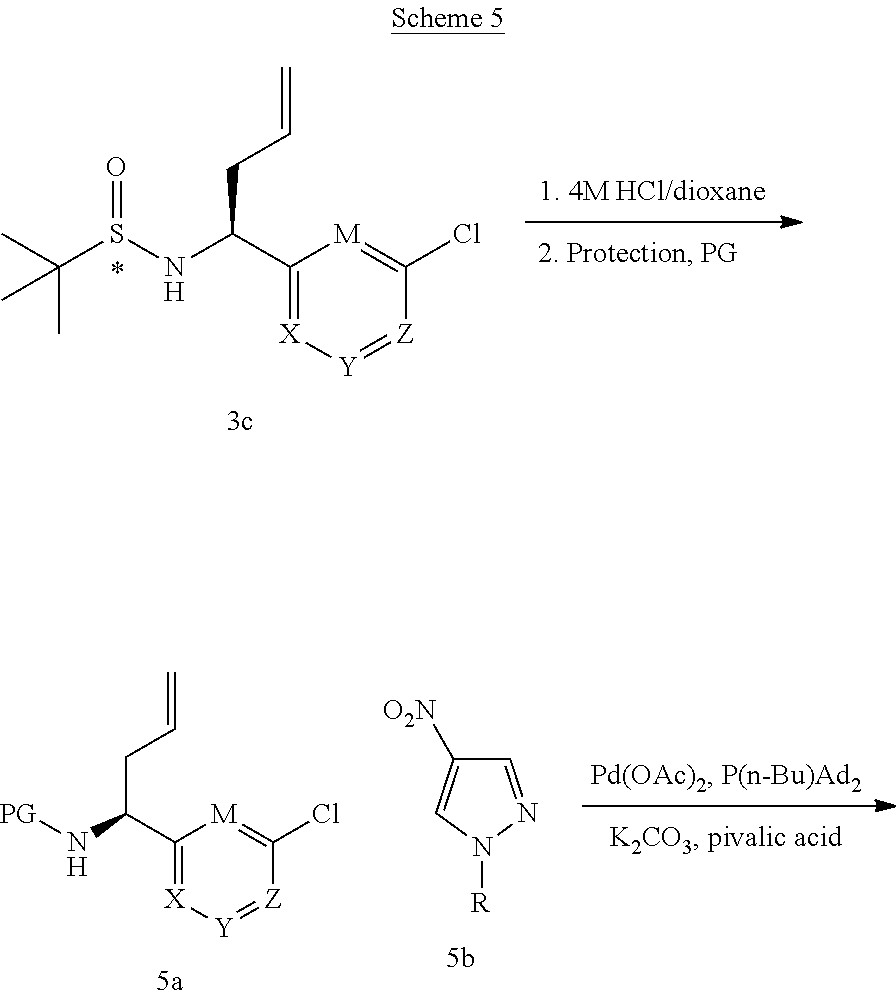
N1([R])N=CC([O2N])=C1.C1(C(N[PG])CC=C)=[X][Y]=[Z]C(Cl)=[M]1.C1(C(NS(C(C)(C)C)=O)CC=C)=[X][Y]=[Z]C(Cl)=[M]1
